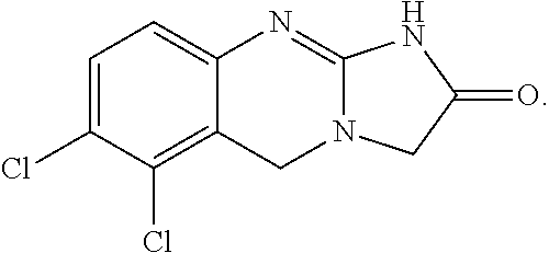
C1=C(Cl)C(Cl)=C2C(=C1)N=C1N(C2)CC(=O)N1
